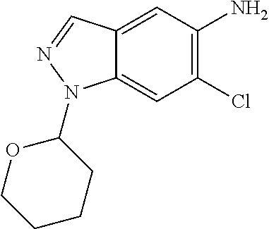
C1(Cl)=C(N)C=C2C(=C1)N(C1OCCCC1)N=C2
